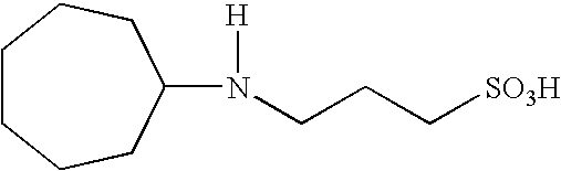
N([H])(CCC[SO3H])C1CCCCCC1
